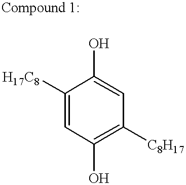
C1([H17C8])=CC(O)=C([C8H17])C=C1O
